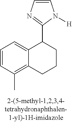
C1=CC(C)=C2C(=C1)C(C1=NC=CN1[H])CCC2
